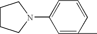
C1CCN(C2=CC=CC(C)=C2)C1
